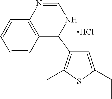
C1=C(CC)SC(CC)=C1C1C2=C(C=CC=C2)N=CN1.Cl
